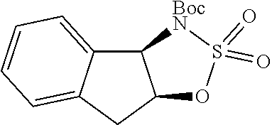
S1(=O)(=O)OC2C(C3=CC=CC=C3C2)[BocN]1
